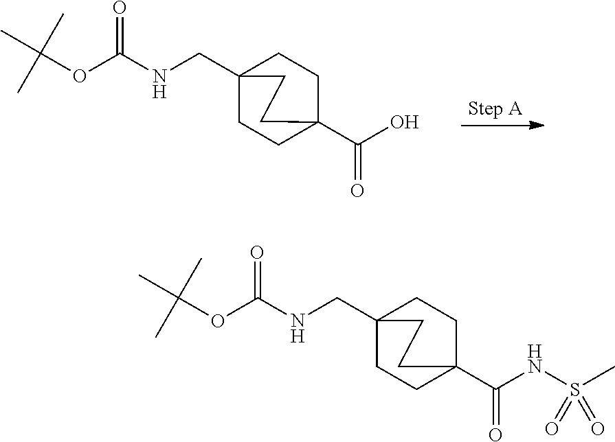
C12(CNC(OC(C)(C)C)=O)CCC(C(O)=O)(CC1)CC2.C12(CNC(OC(C)(C)C)=O)CCC(C(NS(C)(=O)=O)=O)(CC1)CC2
